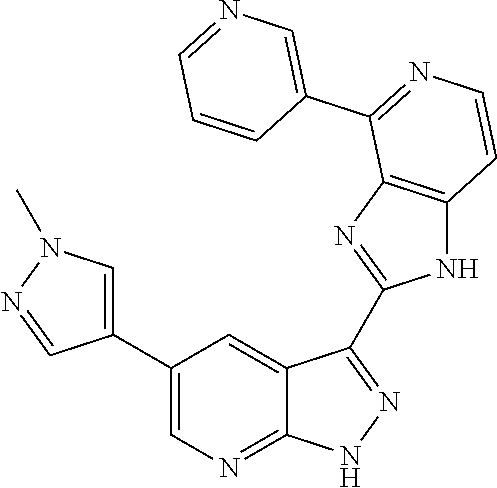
C1(C2=CN=C3C(=C2)C(C2=NC4=C(N2)C=CN=C4C2=CN=CC=C2)=N[N H]3)=CN(C)N=C1
